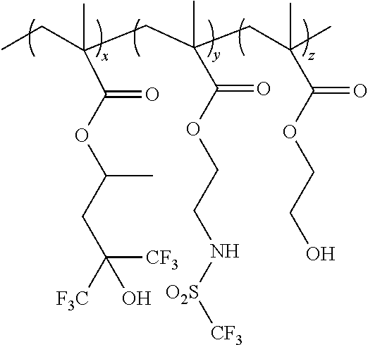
CCC(CC(CC(C)(C(=O)OCCO)C)(C(OCCN[O2S][CF3])=O)C)(C)C(OC(CC([F3C])([CF3])O)C)=O
